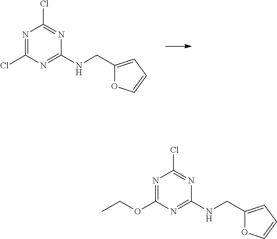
N1=C(Cl)N=C(NCC2=CC=CO2)N=C1Cl.N1=C(OCC)N=C(NCC2=CC=CO2)N=C1Cl
